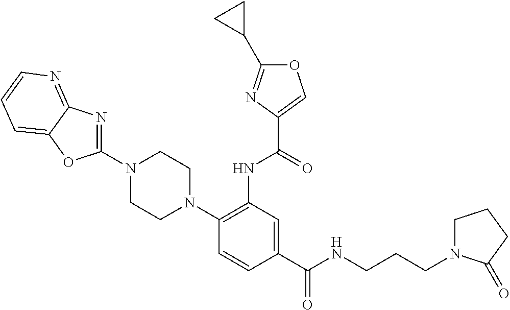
C1(NC(=O)C2=COC(C3CC3)=N2)=C(N2CCN(C3=NC4=NC=CC=C4O3)CC2)C=CC(C(=O)NCCCN2CCCC2=O)=C1
